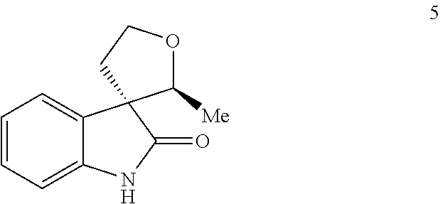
C1=CC=C2C(=C1)C1(C(=O)N2)C([Me])OCC1
